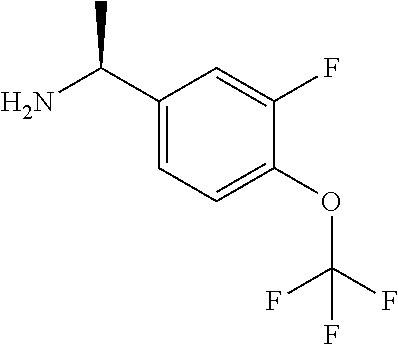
C1(C(N)C)=CC=C(OC(F)(F)F)C(F)=C1
